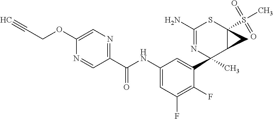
C1(N)=NC(C2=CC(NC(C3=NC=C(OCC#C)N=C3)=O)=CC(F)=C2F)(C)C2C(S(C)(=O)=O)(S1)C2
